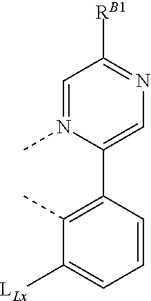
C1=N(C)C(C2=C(C)C([LLx])=CC=C2)=CN=C1[RB1]
